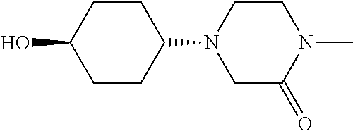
C1CC(O)CCC1N1CC(=O)N(C)CC1
